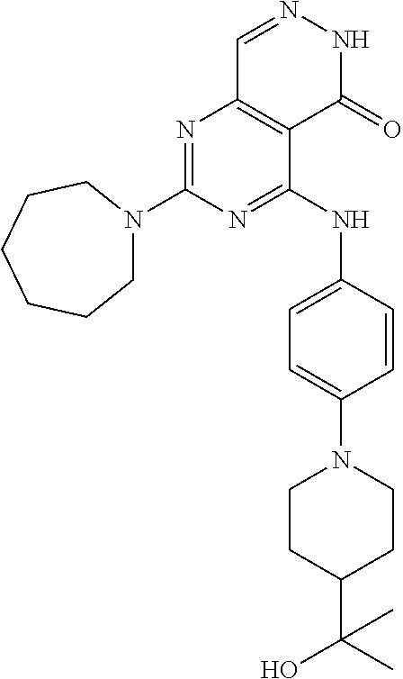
N1=C(NC2=CC=C(N3CCC(C(O)(C)C)CC3)C=C2)C2=C(N=C1N1CCCCCC1)C=NNC2=O
